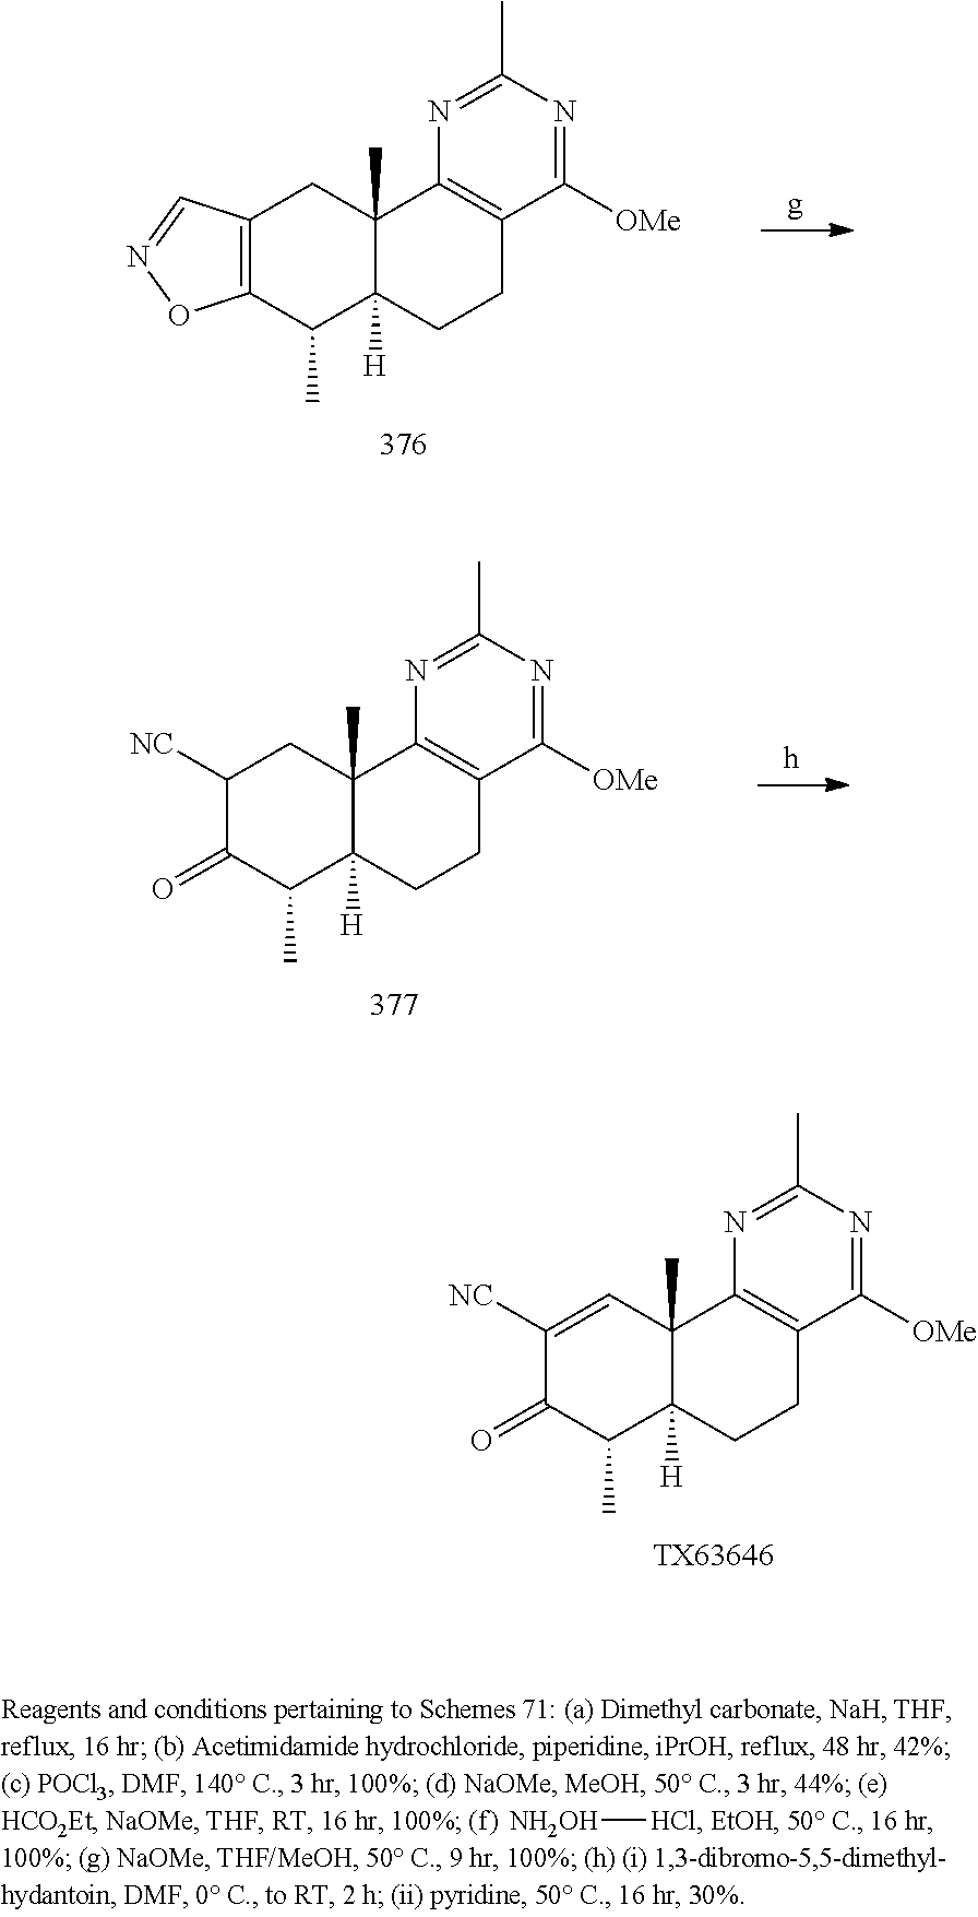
C12(C)C([H])(CCC3=C1N=C(C)N=C3[OMe])C(C)C1=C(C2)C=NO1.C12(C)C([H])(CCC3=C1N=C(C)N=C3[OMe])C(C)C(=O)C([NC])C2.C12(C)C([H])(CCC3=C1N=C(C)N=C3[OMe])C(C)C(=O)C([NC])=C2.[TX63646].[NH2OH][HCl]
